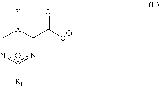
C1nc([R1])nC(C(=O)[O-])[X]1[Y]
